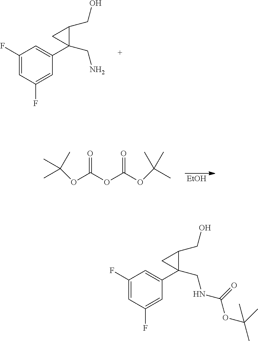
C1(F)=CC(F)=CC(C2(CN)C(CO)C2)=C1.[EtOH].O=C(OC(OC(C)(C)C)=O)OC(C)(C)C.C1(F)=CC(F)=CC(C2(CNC(OC(C)(C)C)=O)C(CO)C2)=C1
